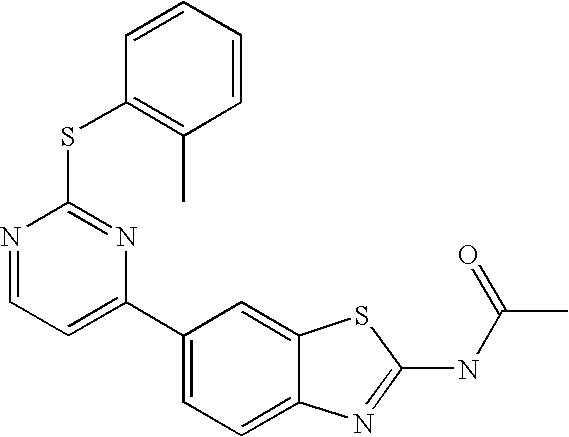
C1(C2=CC=C3C(=C2)SC(NC(C)=O)=N3)=CC=NC(SC2=C(C)C=CC=C2)=N1
